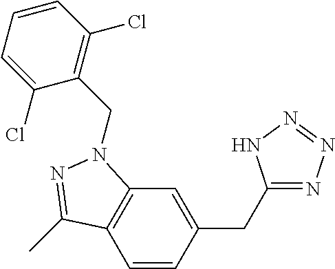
C1=CC(CC2=NN=NN2)=CC2=C1C(C)=NN2CC1=C(Cl)C=CC=C1Cl
